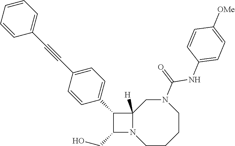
C1CCCN(C(=O)NC2=CC=C([OMe])C=C2)CC2([H])N1C(CO)C2C1=CC=C(C#CC2=CC=CC=C2)C=C1
